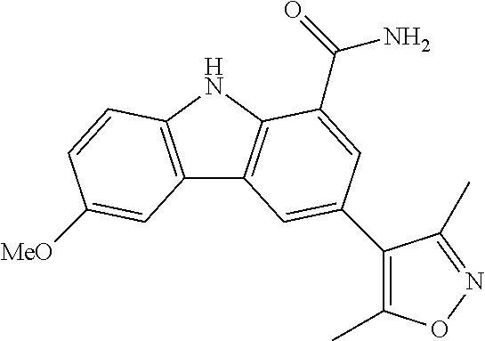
C12=C(NC3=C1C=C(C1=C(C)ON=C1C)C=C3C(=O)N)C=CC([MeO])=C2
